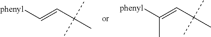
[phenyl]C=CC(C)(C)C.[phenyl]C(=CC(C)(C)C)C
